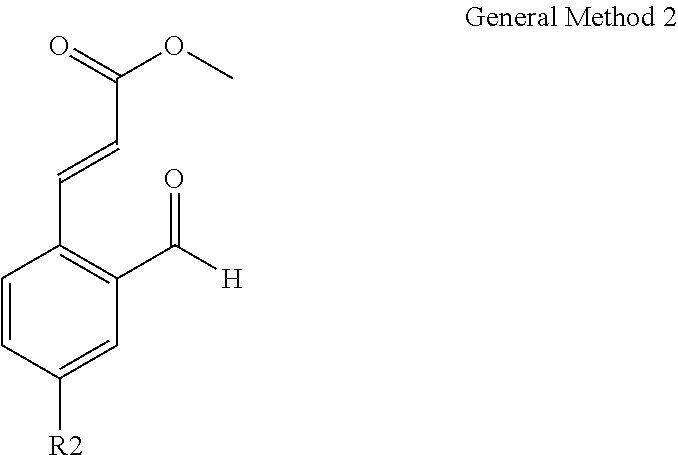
C1=CC([R2])=CC(C([H])=O)=C1C=CC(OC)=O
